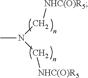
CN(C[NHC(O)R5])C[NHC(O)R5]
